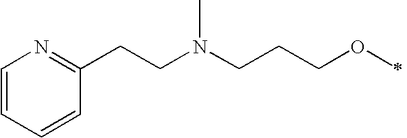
C1=CC=CC(CCN(CCCOC)C)=N1
